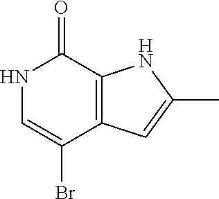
N1C=C(Br)C2=C(C1=O)NC(C)=C2
